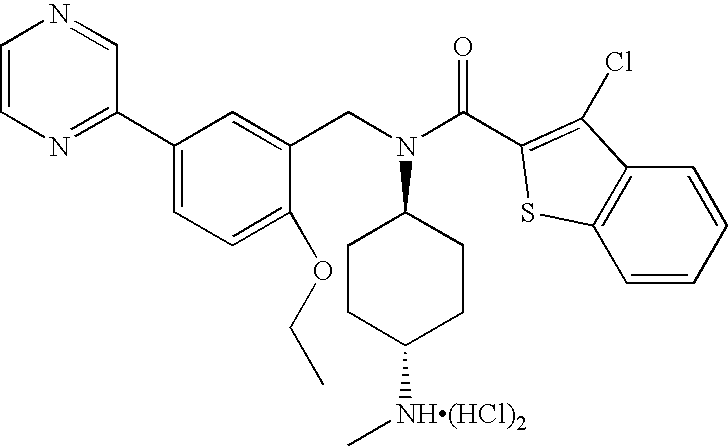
C1=CN=C(C2=CC=C(OCC)C(CN(C3CCC([NH(HCl)2]C)CC3)C(C3=C(Cl)C4=C(S3)C=CC=C4)=O)=C2)C=N1
